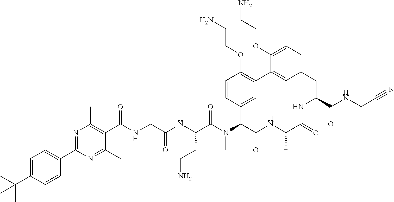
C(C(NC(C(N(C1C(=O)NC(C)C(=O)NC(C(NCC#N)=O)CC2=CC=C(OCCN)C(=C2)C2=C(OCCN)C=CC1=C2)C)=O)CCN)=O)NC(C1=C(C)N=C(C2=CC=C(C(C)(C)C)C=C2)N=C1C)=O
